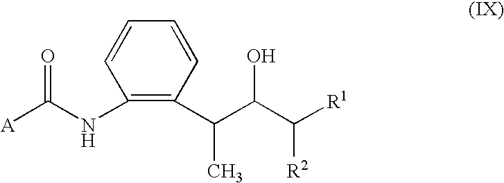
C1(NC([A])=O)=C(C(C(C([R1])[R2])O)C)C=CC=C1
